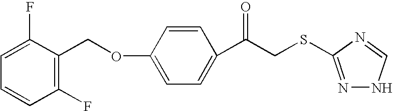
C1=C(OCC2=C(F)C=CC=C2F)C=CC(C(CSC2=NNC=N2)=O)=C1
